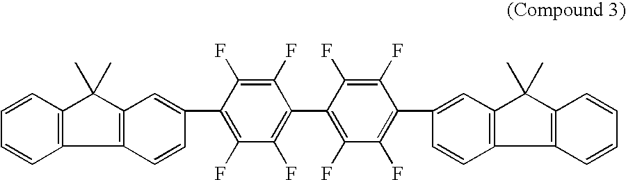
C1=CC2=C(C=C1)C(C)(C)C1=C2C=CC(C2=C(F)C(F)=C(C3=C(F)C(F)=C(C4=CC5=C(C=C4)C4=C(C5(C)C)C=CC=C4)C(F)=C3F)C(F)=C2F)=C1
